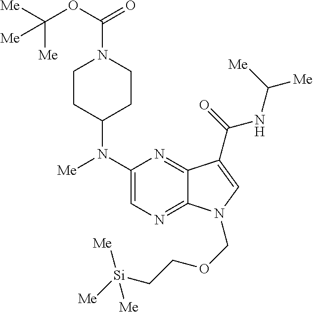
C1(N(C2CCN(C(=O)OC([Me])([Me])[Me])CC2)[Me])=CN=C2C(=N1)C(C(=O)NC([Me])[Me])=CN2COCC[Si]([Me])([Me])[Me]
